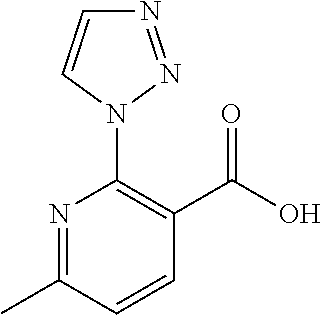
N1=NN(C2=C(C(=O)O)C=CC(C)=N2)C=C1
